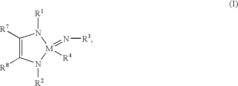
C1([R7])=C([R8])N([R2])[M](=N[R3])([R4])N1[R1]
